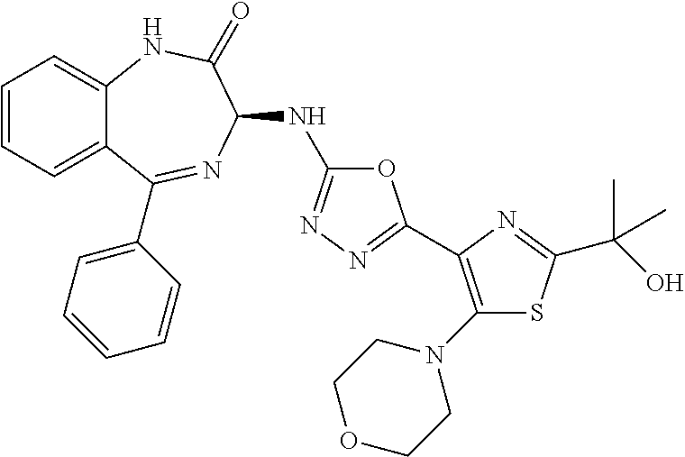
C1(N2CCOCC2)=C(C2=NN=C(NC3N=C(C4=CC=CC=C4)C4=CC=CC=C4NC3=O)O2)N=C(C(O)(C)C)S1
